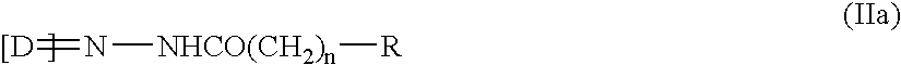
N([NHCO(CH2)n][R])=[[D]
